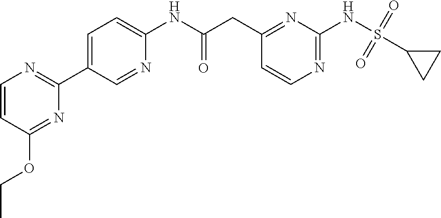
C1=CC(OCC)=NC(C2=CC=C(NC(CC3=NC(NS(=O)(=O)C4CC4)=NC=C3)=O)N=C2)=N1
